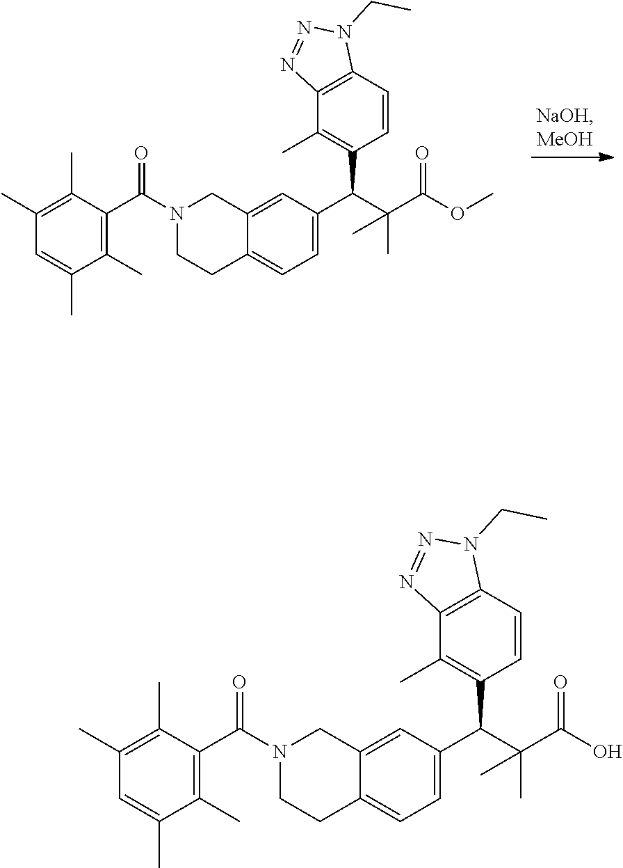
N1(C(C2=C(C)C(C)=CC(C)=C2C)=O)CC2=CC(C(C3=C(C)C4=C(C=C3)N(CC)N=N4)C(C)(C(=O)OC)C)=CC=C2CC1.N1(C(C2=C(C)C(C)=CC(C)=C2C)=O)CC2=CC(C(C3=C(C)C4=C(C=C3)N(CC)N=N4)C(C)(C(=O)O)C)=CC=C2CC1
